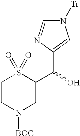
C1CN([BOC])CC(C(C2=CN([Tr])C=N2)O)S1(=O)=O
